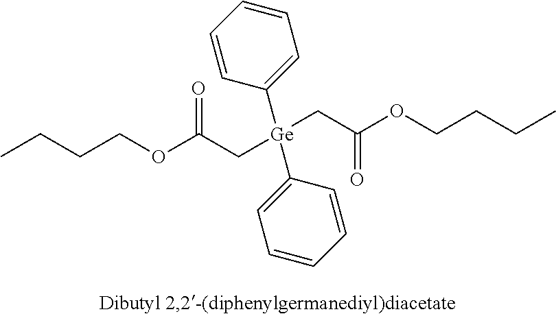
CCCCOC(C[Ge](CC(OCCCC)=O)(C1=CC=CC=C1)C1=CC=CC=C1)=O
